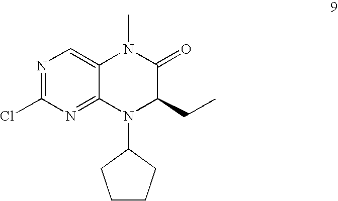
N1=C(Cl)N=C2C(=C1)N(C)C(=O)C(CC)N2C1CCCC1
